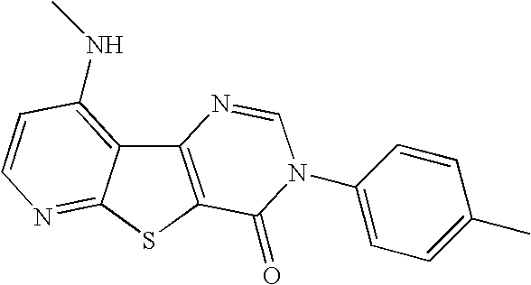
C12=C(SC3=NC=CC(NC)=C13)C(=O)N(C1=CC=C(C)C=C1)C=N2
